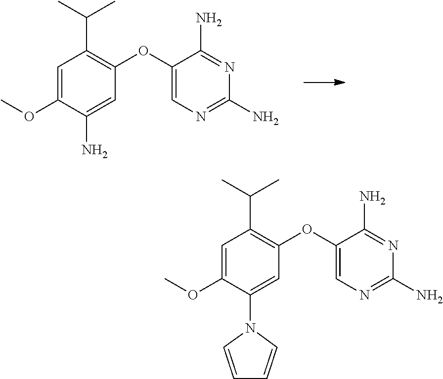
C1(OC)=CC(C(C)C)=C(OC2=CN=C(N)N=C2N)C=C1N.C1(OC)=CC(C(C)C)=C(OC2=CN=C(N)N=C2N)C=C1N1C=CC=C1
